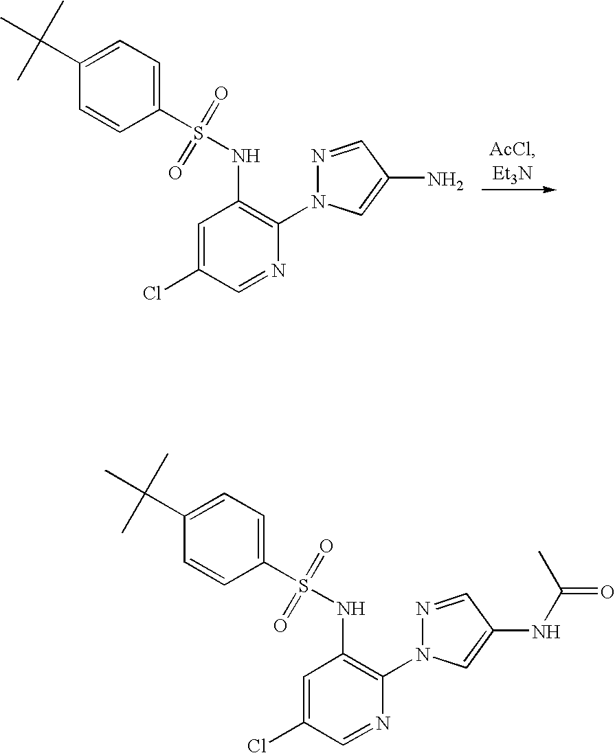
C1(C(C)(C)C)=CC=C(S(NC2=C(N3N=CC(N)=C3)N=CC(Cl)=C2)(=O)=O)C=C1.C1(C(C)(C)C)=CC=C(S(NC2=C(N3N=CC(NC(=O)C)=C3)N=CC(Cl)=C2)(=O)=O)C=C1
